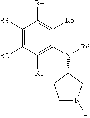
C1N([H])CC(N([R6])C2=C([R1])C([R2])=C([R3])C([R4])=C2[R5])C1
